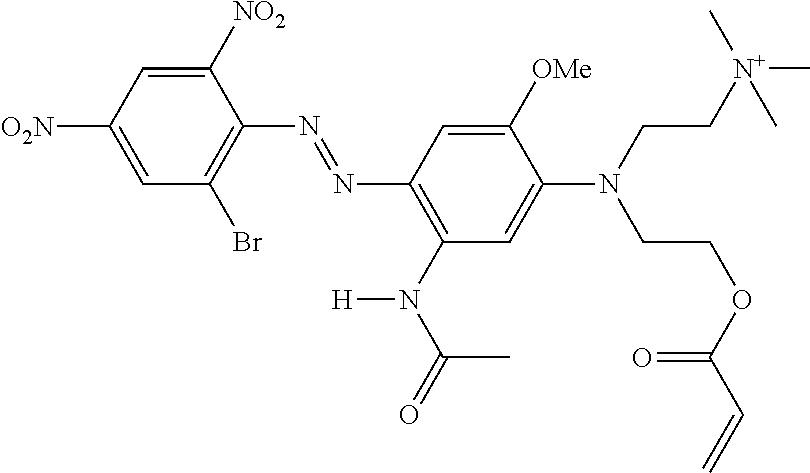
N(=NC1=C(N(C(=O)C)[H])C=C(N(CC[N+](C)(C)C)CCOC(C=C)=O)C([OMe])=C1)C1=C(Br)C=C([O2N])C=C1[NO2]
